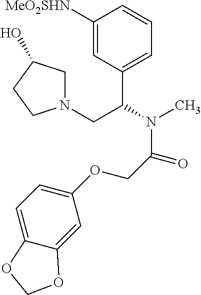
C1([MeO2SHN])=CC(C(CN2CC(O)CC2)N(C)C(=O)COC2=CC=C3C(=C2)OCO3)=CC=C1
